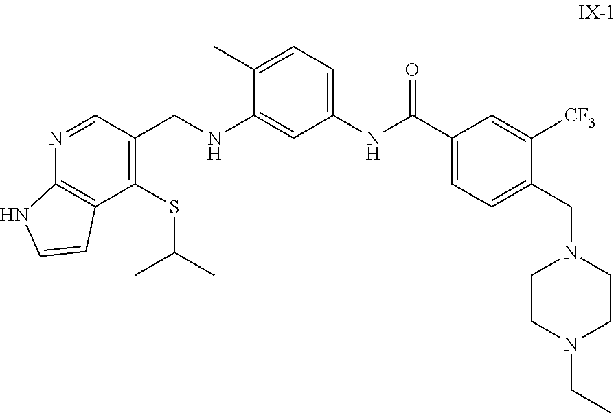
C1(C)=CC=C(NC(C2=CC=C(CN3CCN(CC)CC3)C([CF3])=C2)=O)C=C1NCC1=C(SC(C)C)C2=C(N=C1)NC=C2
